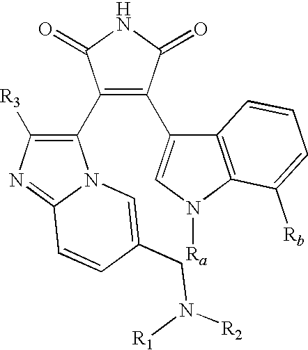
C1(C2=C(C3=CN([Ra])C4=C3C=CC=C4[Rb])C(=O)NC2=O)=C([R3])N=C2N1C=C(CN([R2])[R1])C=C2
